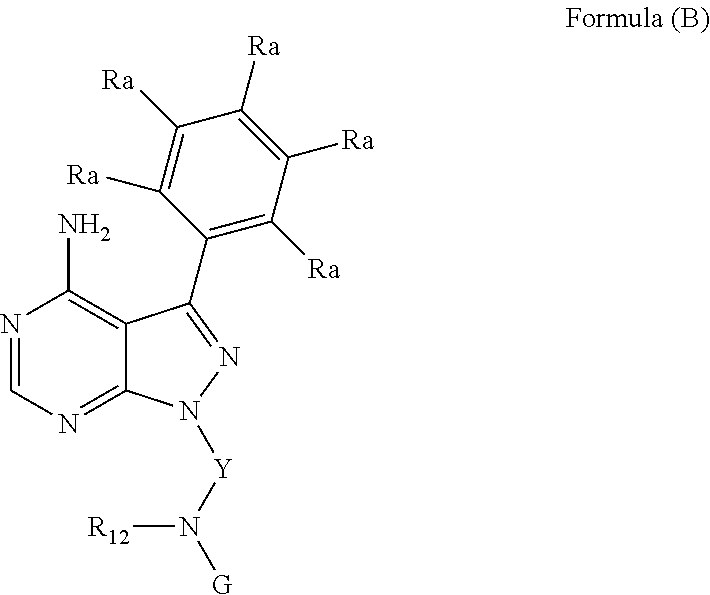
C1([Ra])=C([Ra])C(C2=NN([Y]N([G])[R12])C3=NC=NC(N)=C32)=C([Ra])C([Ra])=C1[Ra]
